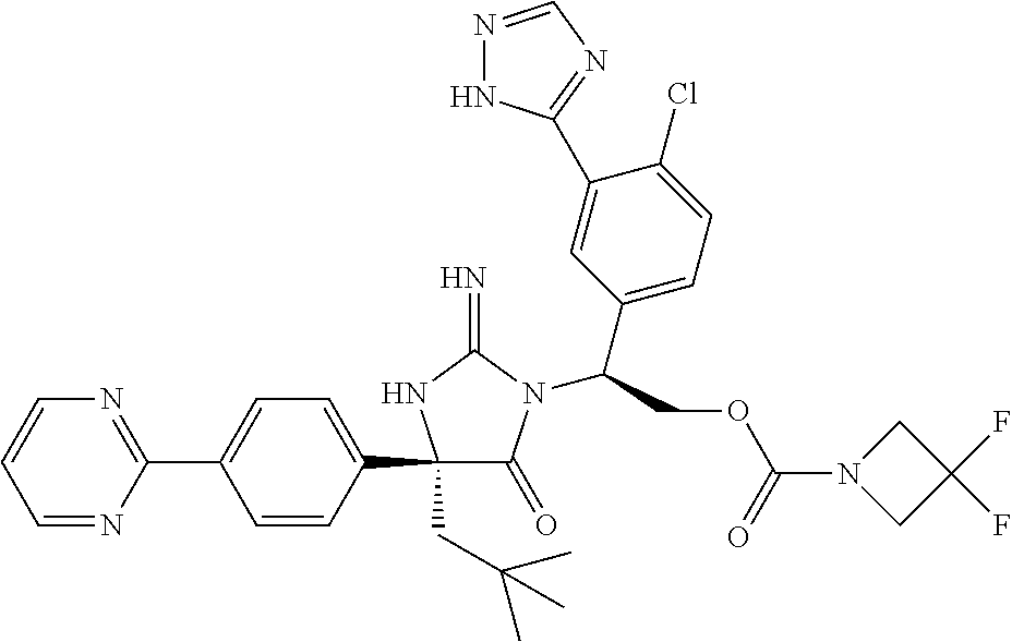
C1(C2=CC=C(C3(CC(C)(C)C)C(=O)N(C(COC(N4CC(F)(F)C4)=O)C4=CC=C(Cl)C(C5=NC=NN5)=C4)C(=N)N3)C=C2)=NC=CC=N1
